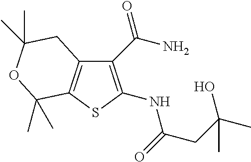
C12=C(SC(NC(=O)CC(O)(C)C)=C1C(N)=O)C(C)(C)OC(C)(C)C2
